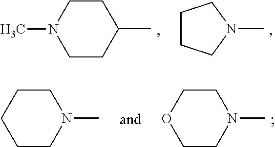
N1(C)CCCC1.C1CC(C)CCN1C.C1CN(C)CCO1.C1CN(C)CCC1
